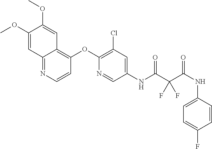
C1(OC)=CC2=NC=CC(OC3=C(Cl)C=C(NC(C(C(=O)NC4=CC=C(F)C=C4)(F)F)=O)C=N3)=C2C=C1OC
